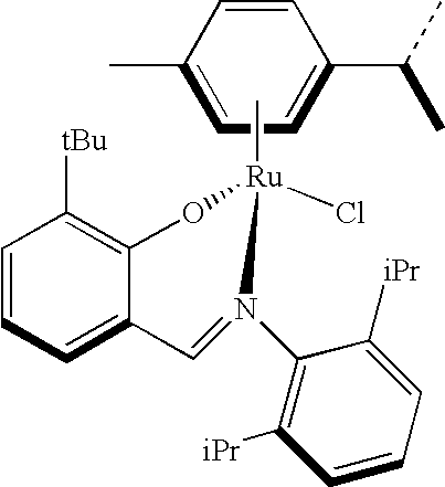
C1(C)=CC=C(C(C)C)C=C1.C[Ru]1(Cl)OC2=C([tBu])C=CC=C2C=N1C1=C([iPr])C=CC=C1[iPr]
